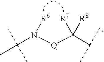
C(N([Q]C(C(C)C)([R7])[R8])[R6])(C)(C)C
